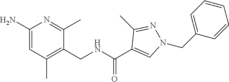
C1(N)=CC(C)=C(CNC(=O)C2=CN(CC3=CC=CC=C3)N=C2C)C(C)=N1
